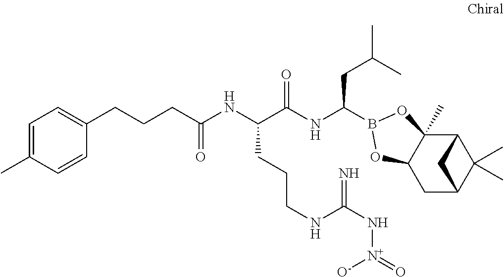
C12C3(C)C(CC(C1(C)C)C2)OB(C(NC(C(NC(CCCC1=CC=C(C)C=C1)=O)CCCNC(N[N+]([O-])=O)=N)=O)CC(C)C)O3
